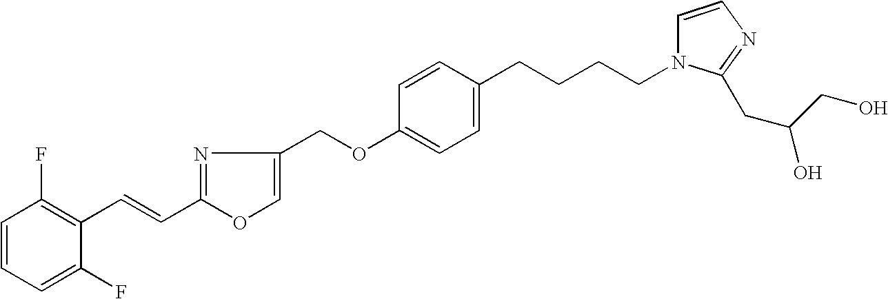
C1=CC=C(F)C(C=CC2=NC(COC3=CC=C(CCCCN4C=CN=C4CC(CO)O)C=C3)=CO2)=C1F
